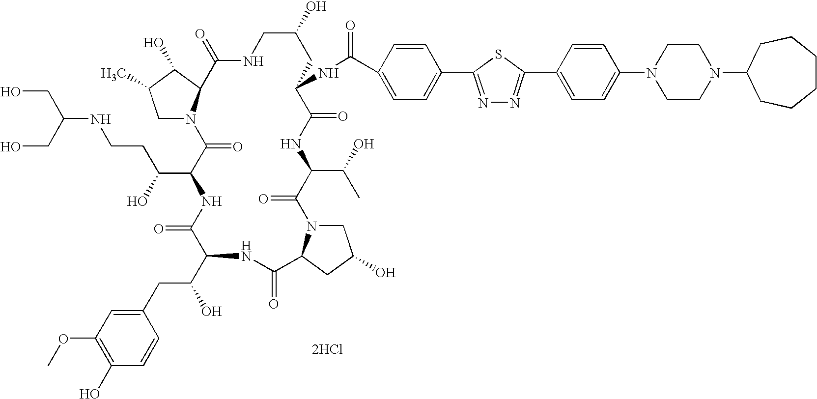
[2HCl].C1N2C(C(O)C1C)C(=O)NCC(O)CC(NC(=O)C1=CC=C(C3=NN=C(C4=CC=C(N5CCN(C6CCCCCC6)CC5)C=C4)S3)C=C1)C(=O)NC(C(O)C)C(=O)N1CC(O)CC1C(=O)NC(C(CC1=CC(OC)=C(O)C=C1)O)C(=O)NC(C(O)CCNC(CO)CO)C2=O
